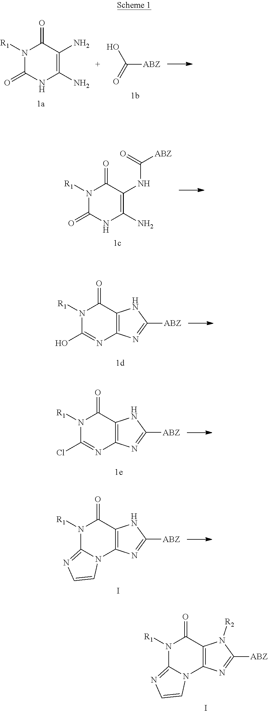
N1([R1])C(=O)NC(N)=C(N)C1=O.C([ABZ])(=O)O.N1([R1])C(=O)NC(N)=C(NC([ABZ])=O)C1=O.N1([R1])C(O)=NC2=C(C1=O)NC([ABZ])=N2.N1([R1])C(Cl)=NC2=C(C1=O)NC([ABZ])=N2.N1([R1])C2=NC=CN2C2=C(C1=O)NC([ABZ])=N2.I.N1([R1])C2=NC=CN2C2=C(C1=O)N([R2])C([ABZ])=N2.I
